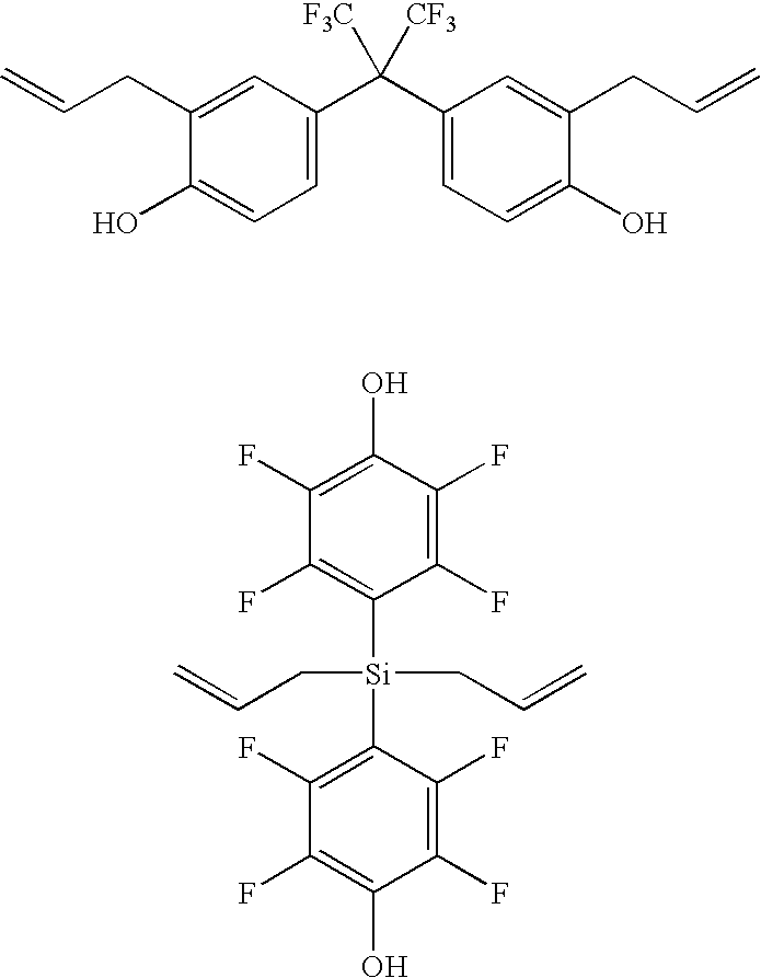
C1(O)=CC=C(C(C2=CC=C(O)C(CC=C)=C2)([CF3])[F3C])C=C1CC=C.C1(F)=C(F)C(O)=C(F)C(F)=C1[Si](C1=C(F)C(F)=C(O)C(F)=C1F)(CC=C)CC=C
